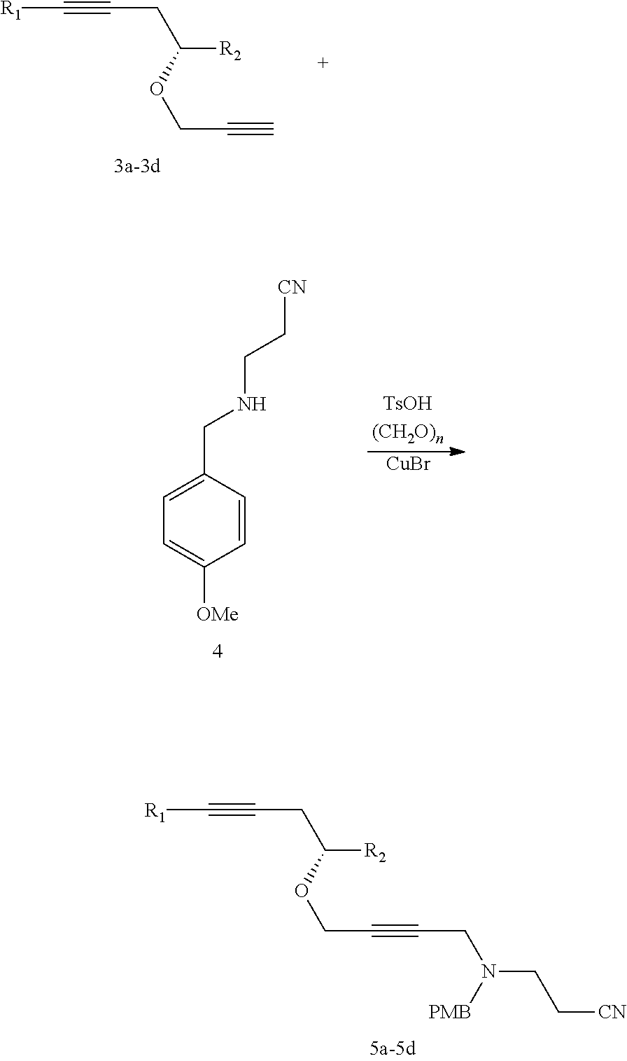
[R1]C#CCC([R2])OCC#C.C1=CC(CNCC[CN])=CC=C1[OMe].[CuBr].[R1]C#CCC([R2])OCC#CCN(CC[CN])[PMB]
